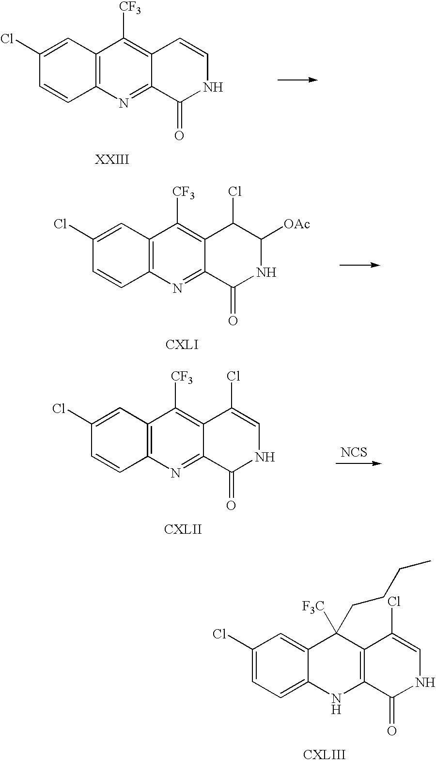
C1(Cl)=CC2=C(C=C1)N=C1C(=C2[CF3])C=CNC1=O.C1(Cl)=CC2=C(C=C1)N=C1C(=C2[CF3])C(Cl)C([OAc])NC1=O.[NCS].C1(Cl)=CC2=C(C=C1)N=C1C(=C2[CF3])C(Cl)=CNC1=O.C1(Cl)=CC=C2C(=C1)C([F3C])(CCCC)C1=C(N2)C(=O)NC=C1Cl
